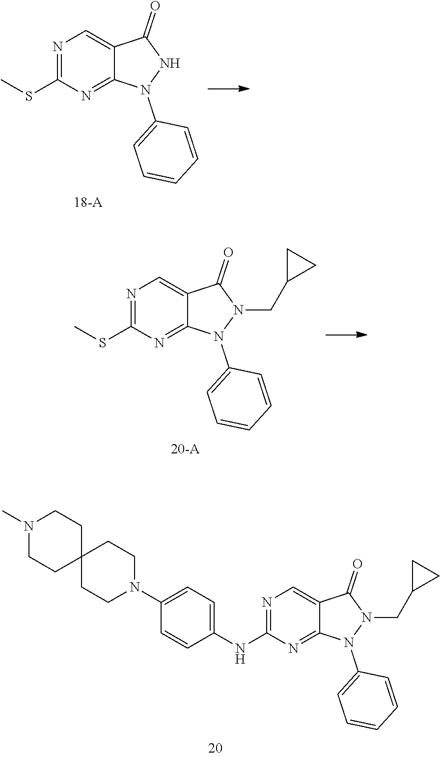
N1=C(SC)N=C2C(=C1)C(=O)NN2C1=CC=CC=C1.N1=C(SC)N=C2C(=C1)C(=O)N(CC1CC1)N2C1=CC=CC=C1.N1(C)CCC2(CC1)CCN(C1=CC=C(NC3=NC=C4C(=N3)N(C3=CC=CC=C3)N(CC3CC3)C4=O)C=C1)CC2
